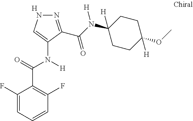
[H].C1=CC=C(F)C(C(=O)N(C2=CNN=C2C(N(C2([H])CCC(OC)([H])CC2)[H])=O)[H])=C1F
